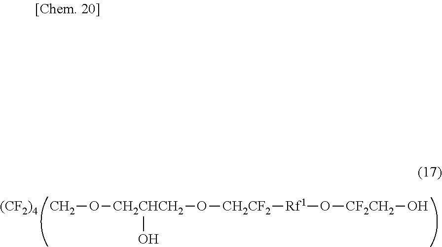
[(CF2)4].CO[CH2CHCH2](O[CH2CF2][Rf1]O[CF2CH2]O)O
